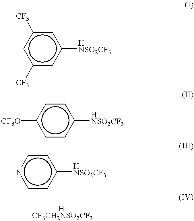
c1c([CF3])cc([CF3])cc1[HNSO2CF3].c1cc([CF3O])ccc1[HNSO2CF3].c1cnccc1[HNSO2CF3].[             HCF3CH2NSO2CF3]
